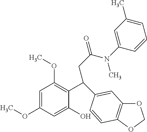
C1(C(C2=CC3=C(OCO3)C=C2)CC(=O)N(C2=CC(C)=CC=C2)C)=C(OC)C=C(OC)C=C1O
